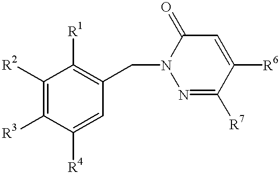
C1([R2])=C([R3])C([R4])=CC(CN2N=C([R7])C([R6])=CC2=O)=C1[R1]
